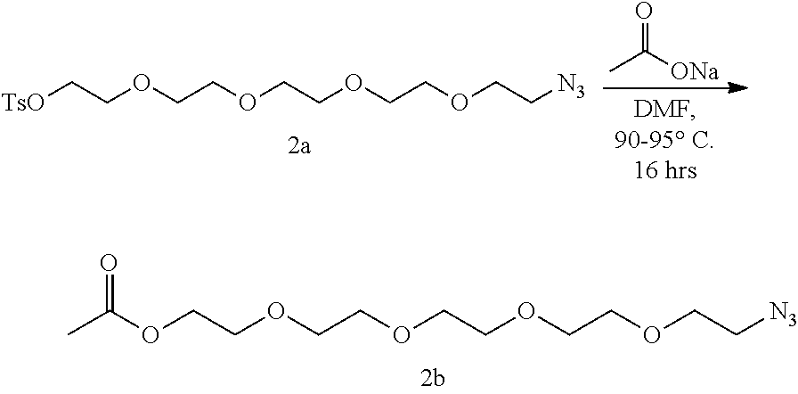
CC([ONa])=O.[TsO]CCOCCOCCOCCOCC[N3].O(CCOCCOCCOCCOCC[N3])C(C)=O
